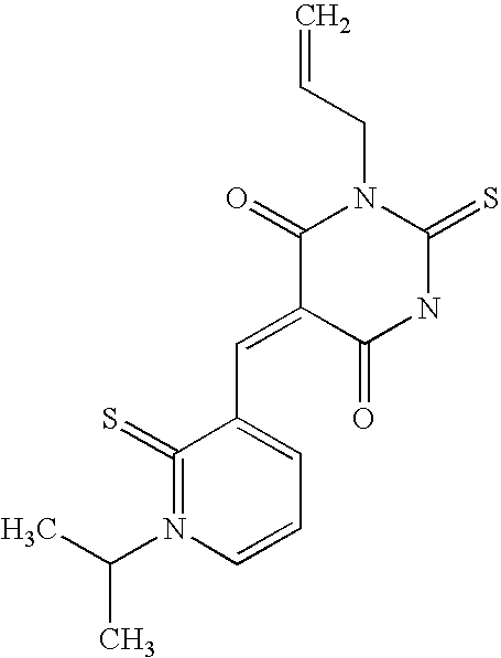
C1(=O)C(=CC2=CC=CN(C(C)C)=C2=S)C(=O)NC(=S)N1CC=C
